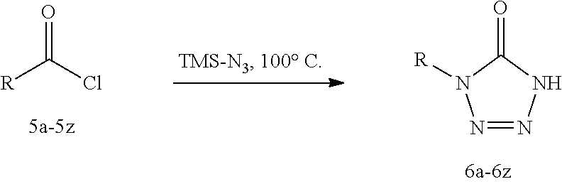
N1=NNC(=O)N1[R].O=C(Cl)[R]
